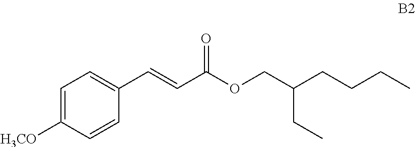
C1(C=CC(=O)OCC(CC)CCCC)=CC=C([H3CO])C=C1
